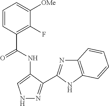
C1=CC(C(NC2=CNN=C2C2=NC3=C(N2)C=CC=C3)=O)=C(F)C([OMe])=C1
